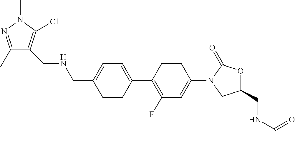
C(C1=CC=C(C2=C(F)C=C(N3CC(CNC(=O)C)OC3=O)C=C2)C=C1)NCC1=C(Cl)N(C)N=C1C
